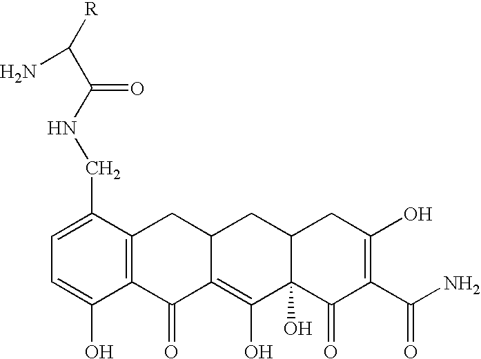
C1=C(O)C2=C(C(CNC(C([R])N)=O)=C1)CC1C(=C(O)C3(O)C(C1)CC(O)=C(C(N)=O)C3=O)C2=O
